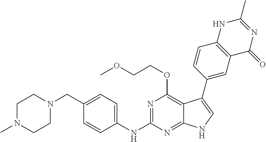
C1N(C)CCN(CC2=CC=C(NC3=NC(OCCOC)=C4C(=N3)NC=C4C3=CC4=C(C=C3)NC(C)=NC4=O)C=C2)C1
